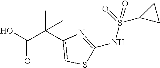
OC(C(C1=CSC(NS(C2CC2)(=O)=O)=N1)(C)C)=O
